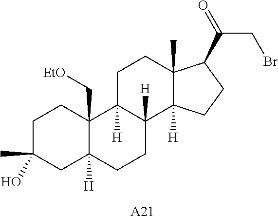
C1C(C)(O)CC2([H])C(C[EtO])(C1)C1([H])C([H])(CC2)C2([H])C(C)(CC1)C(C(CBr)=O)CC2.[A21]
